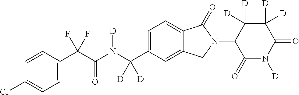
C1=CC(C(C(N(C(C2=CC=C3C(=C2)CN(C2C(=O)N([D])C(=O)C([D])([D])C2([D])[D])C3=O)([D])[D])[D])=O)(F)F)=CC=C1Cl
